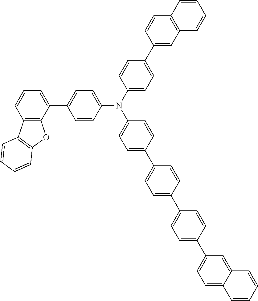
C12=C(C(C3=CC=C(N(C4=CC=C(C5=CC6=C(C=C5)C=CC=C6)C=C4)C4=CC=C(C5=CC=C(C6=CC=C(C7=CC=C8C(=C7)C=CC=C8)C=C6)C=C5)C=C4)C=C3)=CC=C1)OC1=C2C=CC=C1
